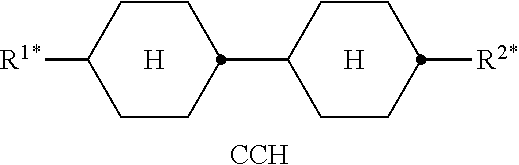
[R1*]C1CCC(C2CCC([R2*])CC2)CC1.[CCH].[H].[H]
